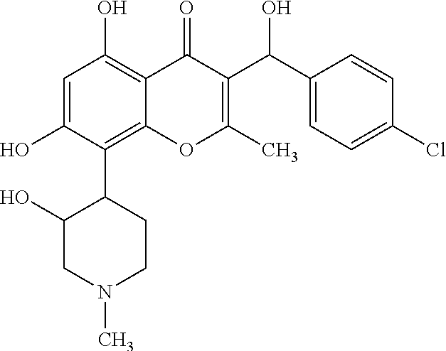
OC1=CC(O)=C2C(=C1C1CCN(C)CC1O)OC(C)=C(C(C1=CC=C(Cl)C=C1)O)C2=O
